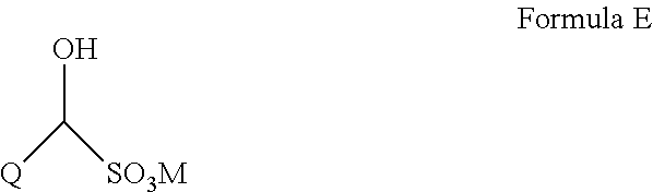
OC([SO3M])[Q]
